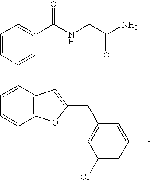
C1=CC(C2=CC=CC3=C2C=C(CC2=CC(Cl)=CC(F)=C2)O3)=CC(C(NCC(N)=O)=O)=C1
